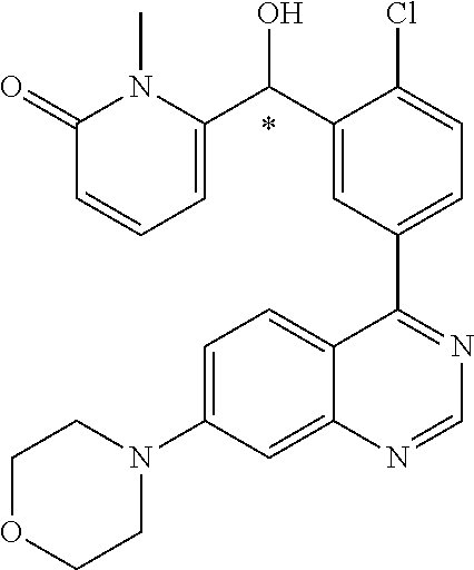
C1=C(N2CCOCC2)C=C2C(=C1)C(C1=CC=C(Cl)C(C(C3=CC=CC(=O)N3C)O)=C1)=NC=N2.*
